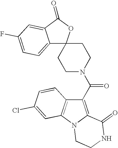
C12=CC=C(F)C=C1C(=O)OC21CCN(C(C2=C3N(C4=C2C=CC(Cl)=C4)CCNC3=O)=O)CC1
